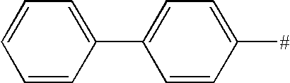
C1(C2=CC=CC=C2)=CC=C([#])C=C1
